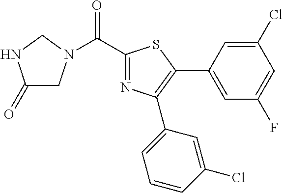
C1(=O)CN(C(C2=NC(C3=CC=CC(Cl)=C3)=C(C3=CC(F)=CC(Cl)=C3)S2)=O)CN1
